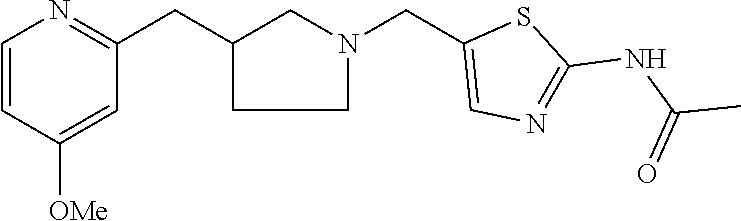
C1=CN=C(CC2CN(CC3=CN=C(NC(=O)C)S3)CC2)C=C1[OMe]
